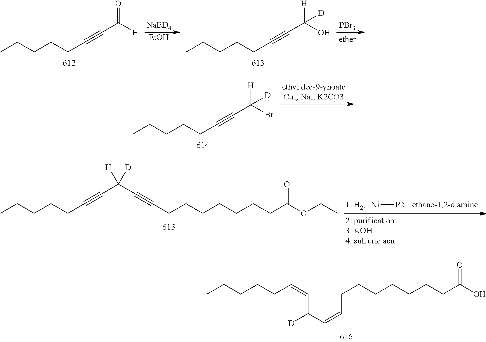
CCCCCC#CC([H])=O.[NaBD4].[EtOH].CCCCCC#CC(O)([H])[D].[PBr3].CCCCCC#CC(Br)([H])[D].[Ni][P2].CCCCCC#CC(C#CCCCCCCCC(OCC)=O)([H])[D].CCCCCC=CC(C=CCCCCCCCC(O)=O)[D]
